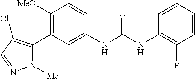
C1([OMe])=C(C2=C(Cl)C=NN2[Me])C=C(NC(=O)NC2=C(F)C=CC=C2)C=C1
